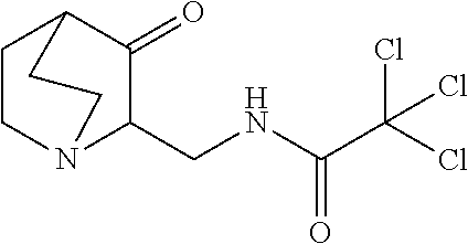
C1CN2C(CNC(C(Cl)(Cl)Cl)=O)C(=O)C1CC2
